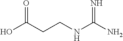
C(NC(N)=N)CC(O)=O
